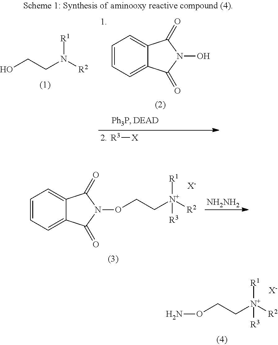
OCCN([R2])[R1].C1=CC=C2C(=C1)C(=O)N(O)C2=O.[R3][X].C1=CC=C2C(=C1)C(=O)N(OCC[N+]([R2])([R1])[R3])C2=O.[X-].[NH2NH2].O(CC[N+]([R2])([R1])[R3])N.[X-]
